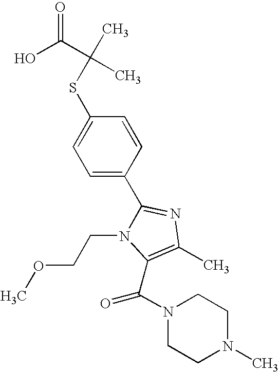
S(C1=CC=C(C2=NC(C)=C(C(N3CCN(C)CC3)=O)N2CCOC)C=C1)C(C)(C(O)=O)C
